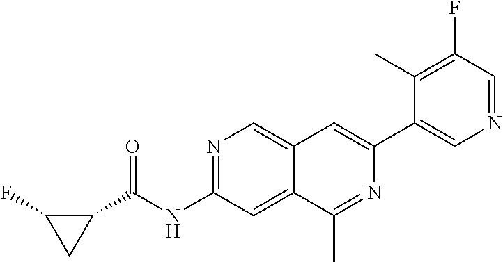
N1=C(NC(C2C(F)C2)=O)C=C2C(=C1)C=C(C1=CN=CC(F)=C1C)N=C2C
